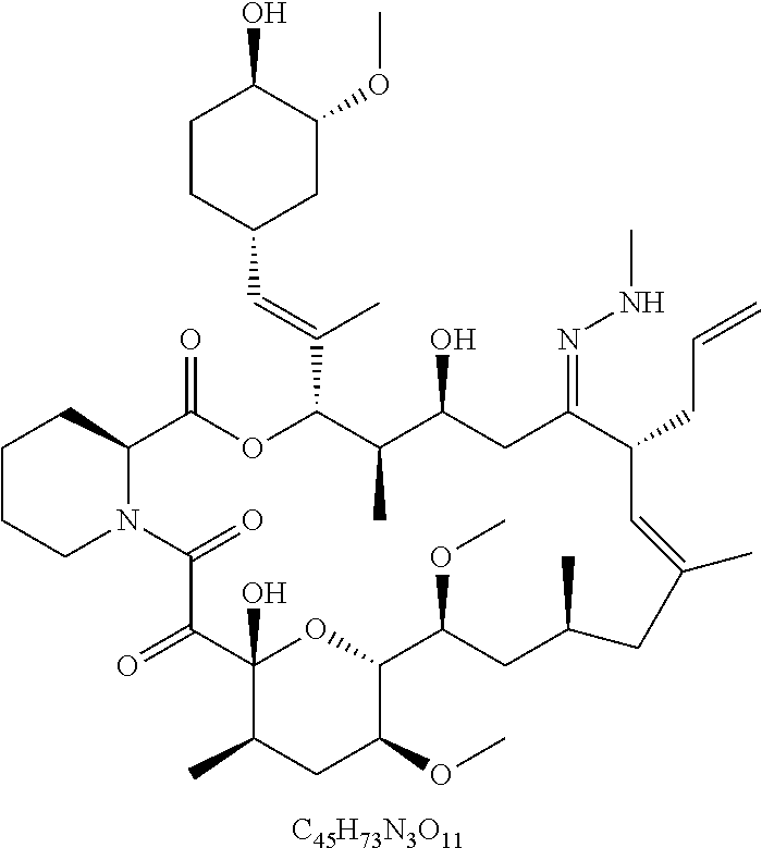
[C45H73N3O11].C1CCN2C(C1)C(=O)OC(C(=CC1CC(OC)C(O)CC1)C)C(C)C(O)CC(=NNC)C(CC=C)C=C(C)CC(C)CC(OC)C1OC(O)(C(=O)C2=O)C(C)CC1OC
